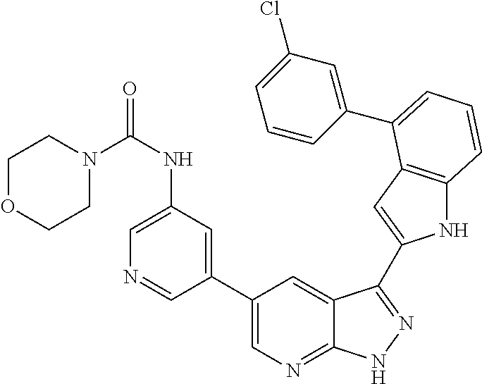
C1(C2=CN=C3C(=C2)C(C2=CC4=C(N2)C=CC=C4C2=CC(Cl)=CC=C2)=NN3)=CC(NC(=O)N2CCOCC2)=CN=C1
